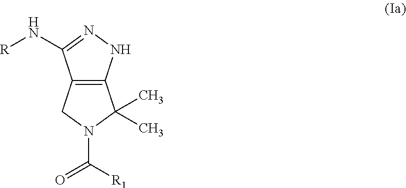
C12=C(CN(C([R1])=O)C1(C)C)C(N[R])=NN2
